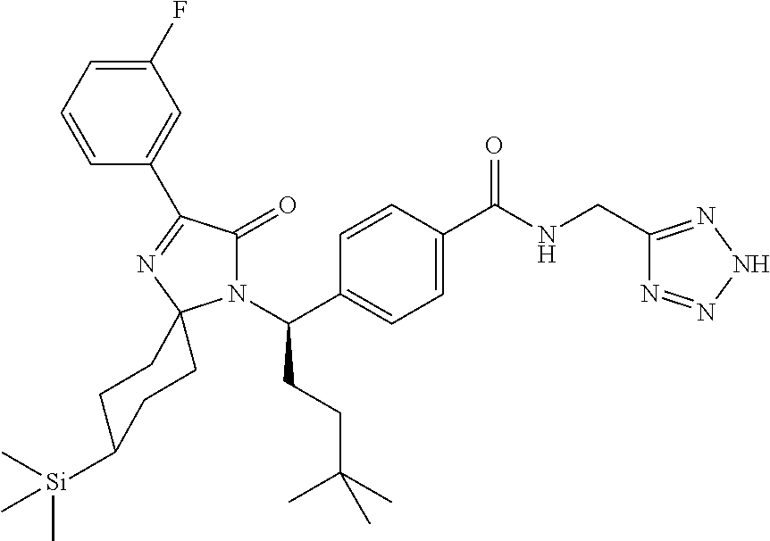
C1=CC(C(N2C(=O)C(C3=CC(F)=CC=C3)=NC23CCC([Si](C)(C)C)CC3)CCC(C)(C)C)=CC=C1C(NCC1=NNN=N1)=O
